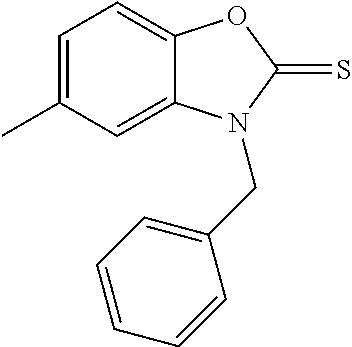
C1=C(C)C=C2C(=C1)OC(=S)N2CC1=CC=CC=C1
